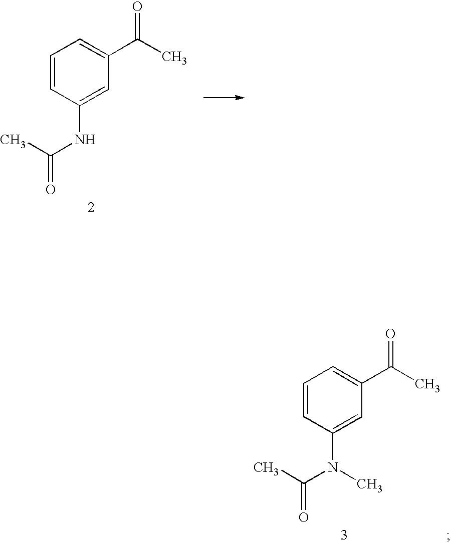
C1=CC(NC(C)=O)=CC(C(C)=O)=C1.C1=CC(N(C(C)=O)C)=CC(C(C)=O)=C1
